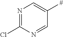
N1=C(Cl)N=CC([#])=C1
